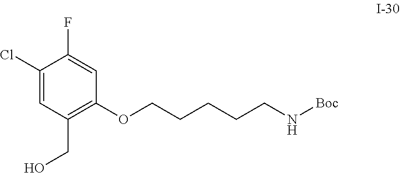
C1(Cl)=CC(CO)=C(OCCCCCN[Boc])C=C1F
